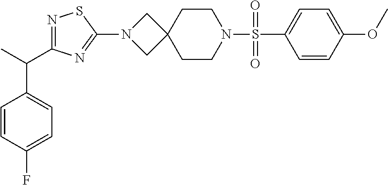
C1=CC(OC)=CC=C1S(N1CCC2(CC1)CN(C1=NC(C(C)C3=CC=C(F)C=C3)=NS1)C2)(=O)=O
